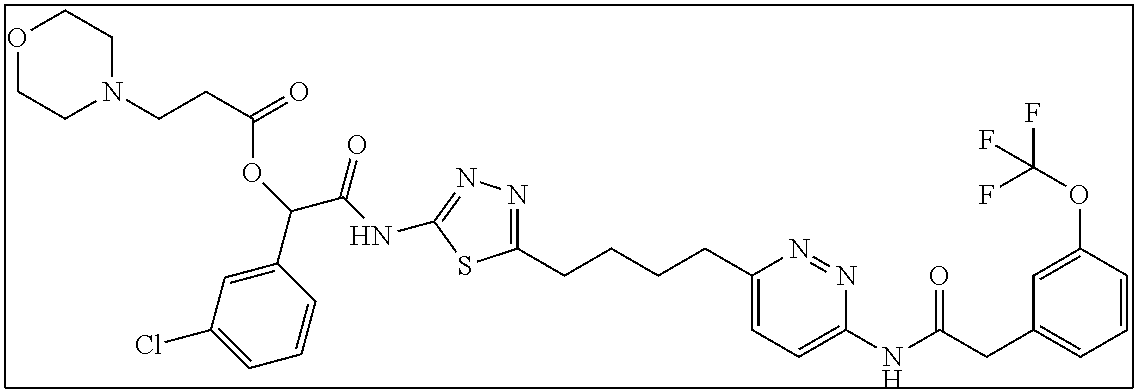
C1(NC(CC2=CC=CC(OC(F)(F)F)=C2)=O)=CC=C(CCCCC2=NN=C(NC(C(OC(CCN3CCOCC3)=O)C3=CC(Cl)=CC=C3)=O)S2)N=N1
